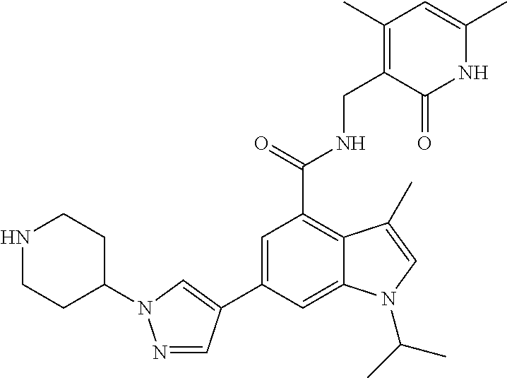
C1(C2=CN(C3CCNCC3)N=C2)=CC(C(=O)NCC2=C(C)C=C(C)NC2=O)=C2C(=C1)N(C(C)C)C=C2C
